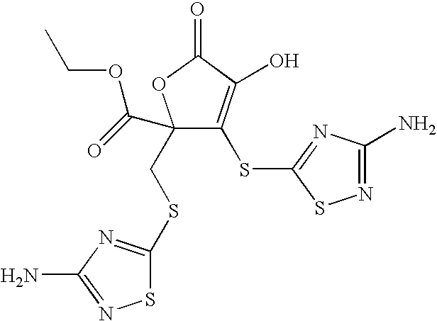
C1(CSC2=NC(N)=NS2)(C(=O)OCC)C(SC2=NC(N)=NS2)=C(O)C(=O)O1
